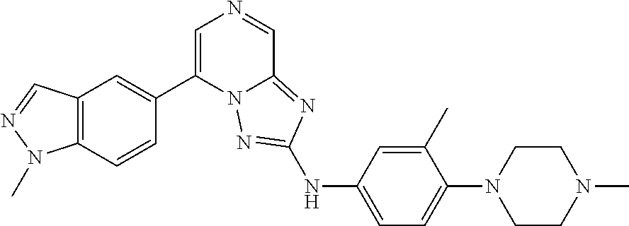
C12=C(C=CC(C3=CN=CC4=NC(NC5=CC=C(N6CCN(C)CC6)C(C)=C5)=NN34)=C1)N(C)N=C2
